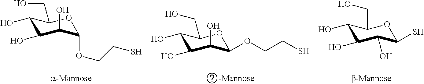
C1(O)C(O)C(O)C(OCCS)OC1CO.C1(O)C(O)C(O)C(OCCS)OC1CO.C1(O)C(O)C(O)C(S)OC1CO
